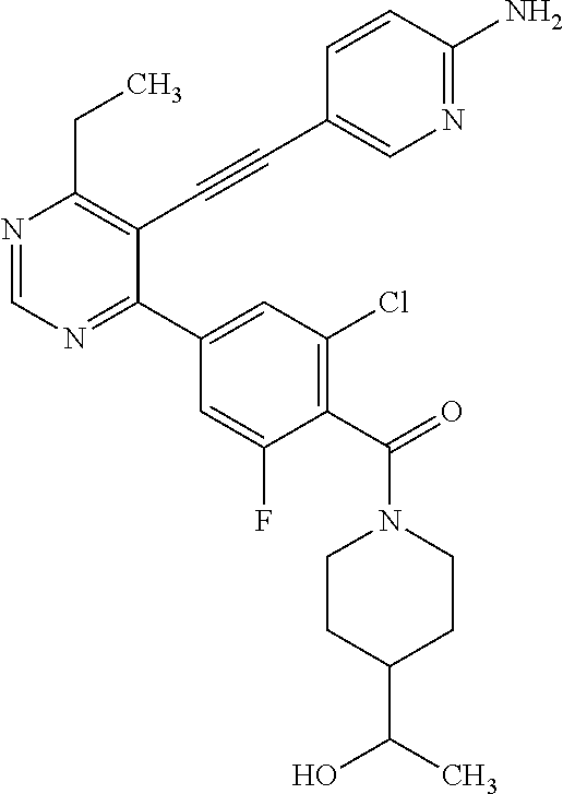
N1=CN=C(C2=CC(Cl)=C(C(N3CCC(C(O)C)CC3)=O)C(F)=C2)C(C#CC2=CN=C(N)C=C2)=C1CC
